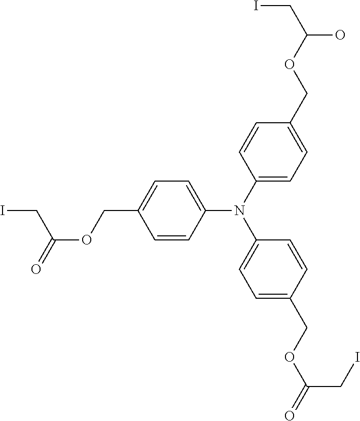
C1=CC(N(C2=CC=C(COC(CI)O)C=C2)C2=CC=C(COC(=O)CI)C=C2)=CC=C1COC(=O)CI
